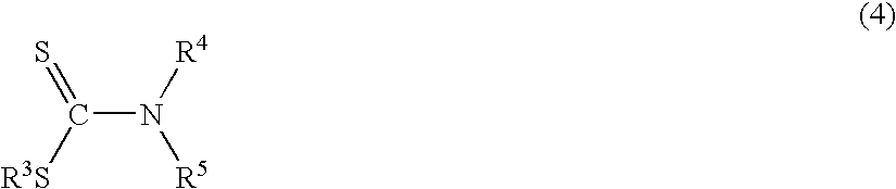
C(N([R4])[R5])(=S)[R3S]
